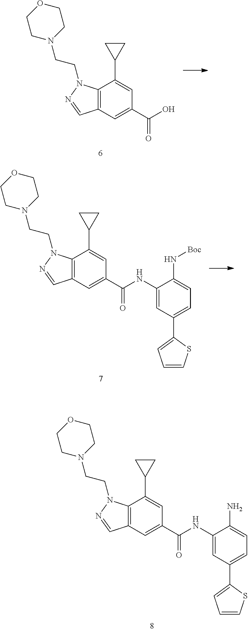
C12=C(C=C(C(O)=O)C=C1C1CC1)C=NN2CCN1CCOCC1.C12=C(C=C(C(NC3=CC(C4=CC=CS4)=CC=C3N[Boc])=O)C=C1C1CC1)C=NN2CCN1CCOCC1.C12=C(C=C(C(NC3=CC(C4=CC=CS4)=CC=C3N)=O)C=C1C1CC1)C=NN2CCN1CCOCC1
